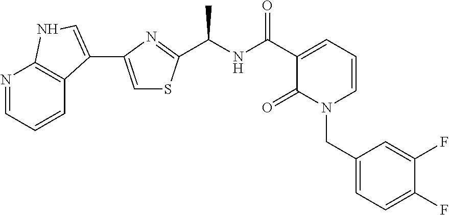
N1=CC=CC2=C1NC=C2C1=CSC(C(C)NC(=O)C2=CC=CN(CC3=CC=C(F)C(F)=C3)C2=O)=N1
